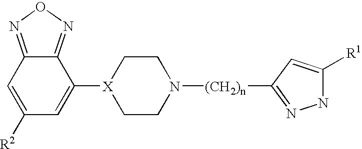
C1=C([R2])C=C([X]2CCN([(CH2)n]C3=NNC([R1])=C3)CC2)C2=NON=C12
